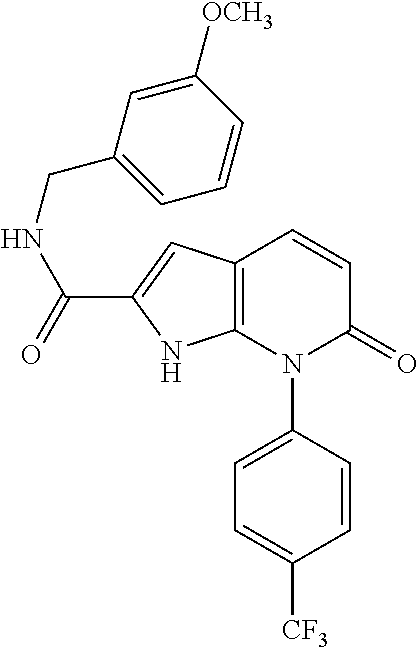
C12=C(N(C3=CC=C([CF3])C=C3)C(=O)C=C1)NC(C(=O)NCC1=CC=CC([OCH3])=C1)=C2
